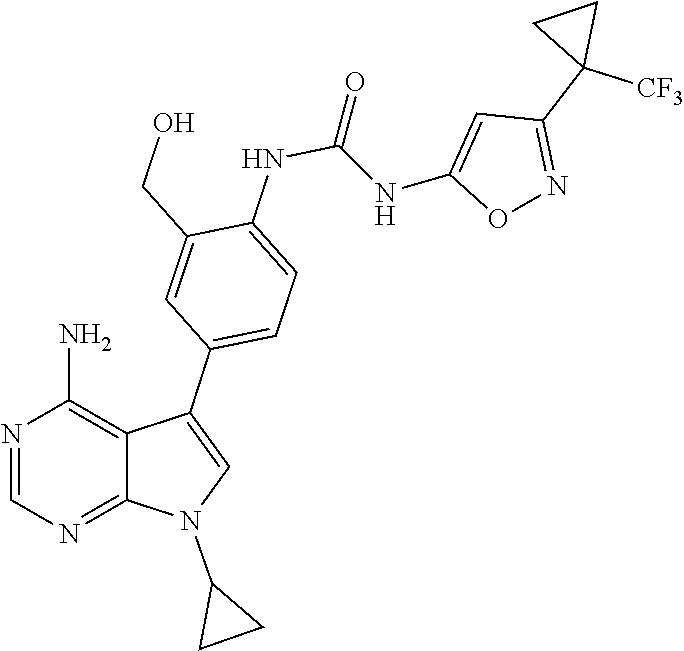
N1=CN=C2C(=C1N)C(C1=CC=C(NC(=O)NC3=CC(C4([CF3])CC4)=NO3)C(CO)=C1)=CN2C1CC1
